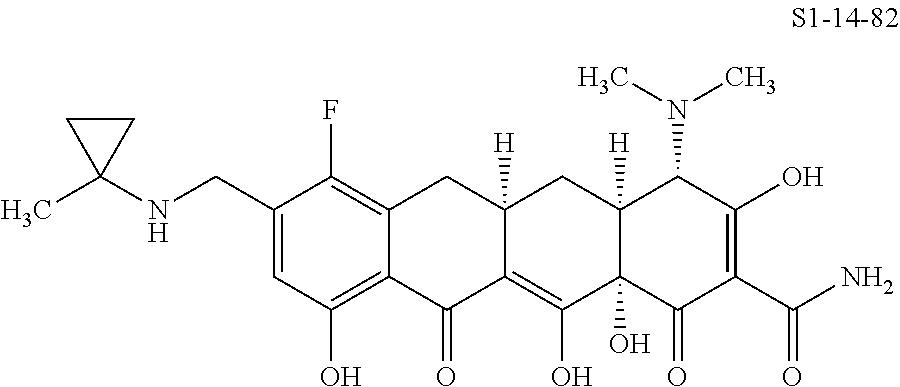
C1(CNC2(C)CC2)=CC(O)=C2C(=C1F)CC1([H])C(=C(O)C3(O)C([H])(C1)C(N(C)C)C(O)=C(C(N)=O)C3=O)C2=O
